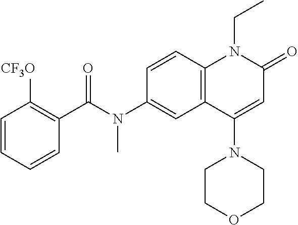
N(C1=CC2=C(C=C1)N(CC)C(=O)C=C2N1CCOCC1)(C(C1=C([CF3O])C=CC=C1)=O)C
